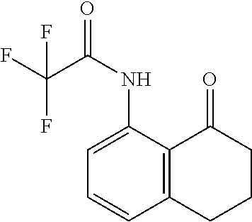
C1=C(NC(=O)C(F)(F)F)C2=C(C=C1)CCCC2=O
